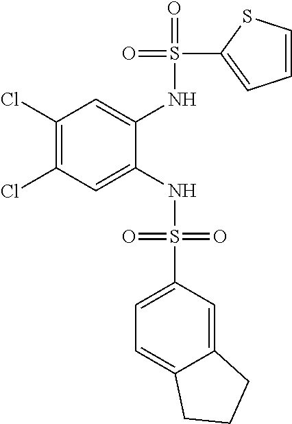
C1(Cl)=C(Cl)C=C(NS(=O)(=O)C2=CC=C3C(=C2)CCC3)C(NS(=O)(C2=CC=CS2)=O)=C1
